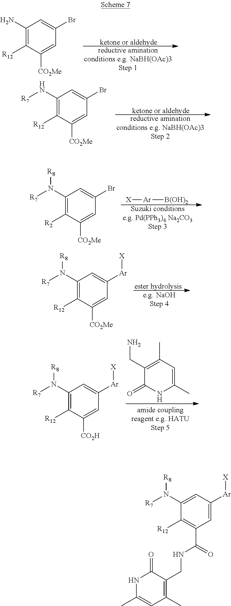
C1(N)=C([R12])C([CO2Me])=CC(Br)=C1.C1(N[R7])=C([R12])C([CO2Me])=CC(Br)=C1.[X][Ar][B(OH)2].C1(N([R7])[R8])=C([R2])C([CO2Me])=CC(Br)=C1.C1(N([R7])[R8])=C([R12])C([CO2Me])=CC([Ar][X])=C1.C1(CN)=C(C)C=C(C)NC1=O.C1(N([R7])[R8])=C([R12])C([CO2H])=CC([Ar][X])=C1.C1(N([R7])[R8])=CC([Ar][X])=CC(C(=O)NCC2=C(C)C=C(C)NC2=O)=C1[R12]
